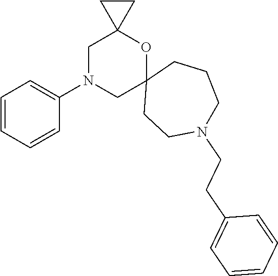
C1=CC=CC(N2CC3(OC4(C2)CCCN(CCC2=CC=CC=C2)CC4)CC3)=C1
